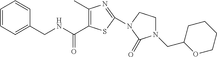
C(NCC1=CC=CC=C1)(=O)C1=C(C)N=C(N2CCN(CC3OCCCC3)C2=O)S1
